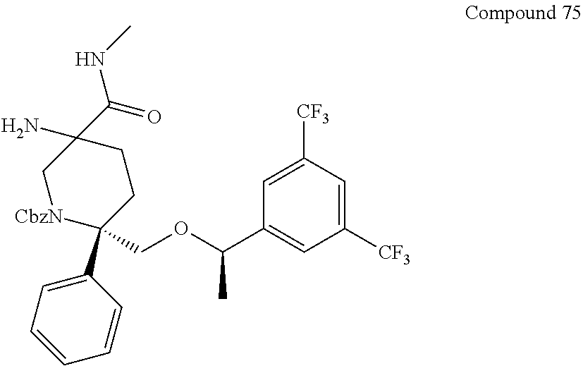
C1(N)(C(=O)NC)C[CbzN]C(COC(C2=CC([CF3])=CC([CF3])=C2)C)(C2=CC=CC=C2)CC1
